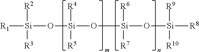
[R2][Si]([R3])(O[Si](O[Si](O[Si]([R8])([R9])[R10])([R6])[R7])([R4])[R5])[R1]
